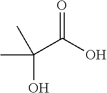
C(C(O)=O)(C)(O)C
